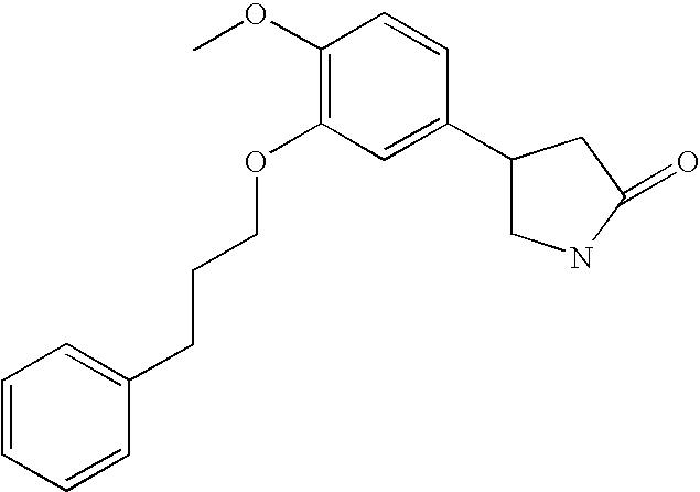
C1=CC=CC(CCCOC2=C(OC)C=CC(C3CNC(=O)C3)=C2)=C1
